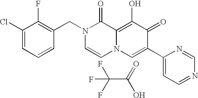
C1(Cl)=CC=CC(CN2C=CN3C(=C(O)C(=O)C(C4=CC=NC=N4)=C3)C2=O)=C1F.C(C(O)=O)(F)(F)F
